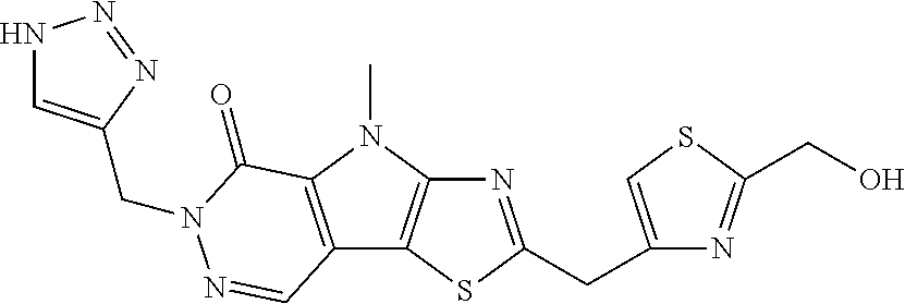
N1=C(CC2=CSC(CO)=N2)SC2=C1N(C)C1=C2C=NN(CC2=CNN=N2)C1=O
